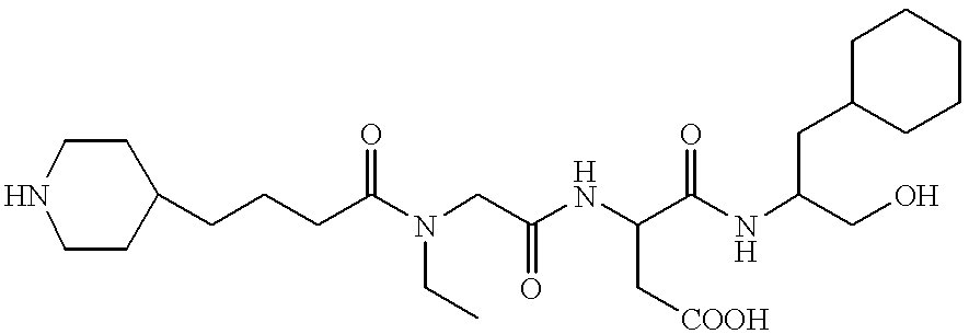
C1(CCCC(N(CC(NC(C(NC(CC2CCCCC2)CO)=O)C[COOH])=O)CC)=O)CCNCC1
